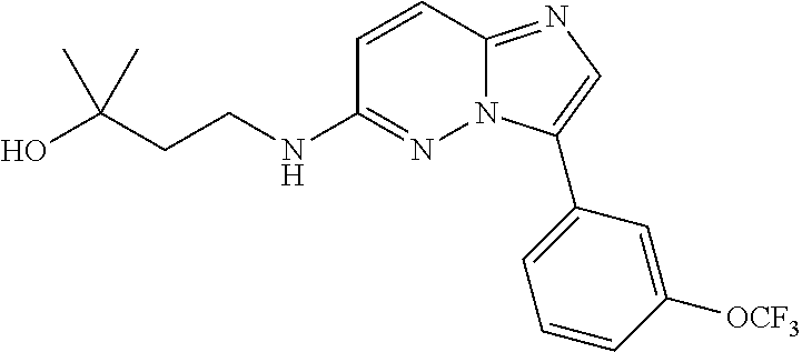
C(CCNC1=NN2C(=NC=C2C2=CC=CC([OCF3])=C2)C=C1)(O)(C)C
